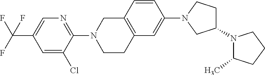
C1(C(F)(F)F)=CN=C(N2CCC3=C(C2)C=CC(N2CC(N4C(C)CCC4)CC2)=C3)C(Cl)=C1
